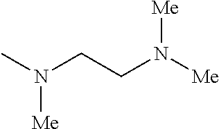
CN(CCN([Me])[Me])[Me]
